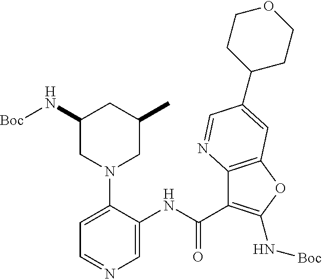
C1=C(N2CC(C)CC(N[Boc])C2)C(NC(C2=C(N[Boc])OC3=C2N=CC(C2CCOCC2)=C3)=O)=CN=C1
